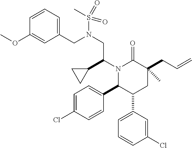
N1(C(C2CC2)CN(S(C)(=O)=O)CC2=CC=CC(OC)=C2)C(C2=CC=C(Cl)C=C2)C(C2=CC=CC(Cl)=C2)CC(CC=C)(C)C1=O
